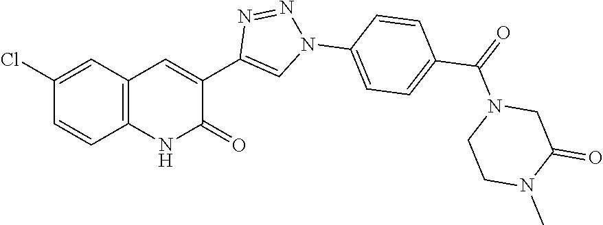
C1=CC(Cl)=CC2=C1NC(=O)C(C1=CN(C3=CC=C(C(=O)N4CCN(C)C(=O)C4)C=C3)N=N1)=C2
